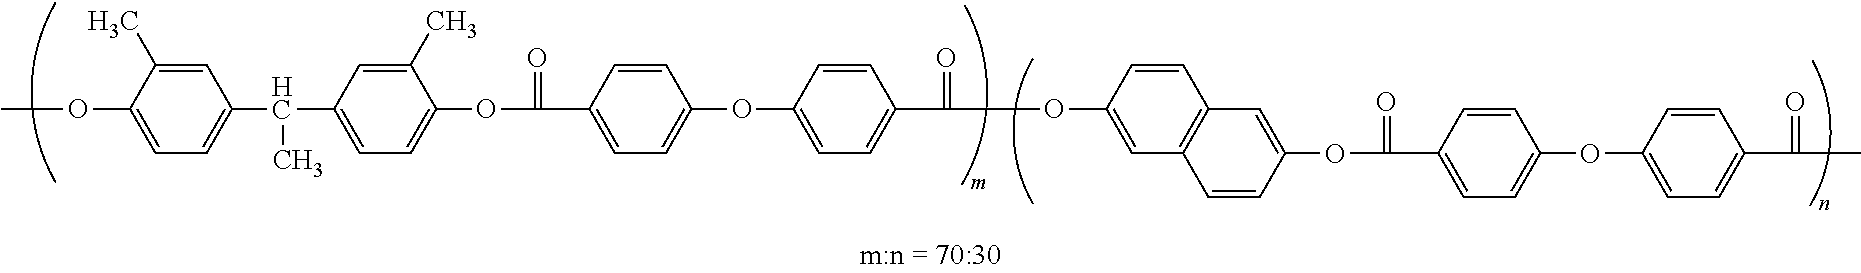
COC1=CC=C(C(C)C2=CC=C(OC(=O)C3=CC=C(OC4=CC=C(C(=O)OC5=CC6=C(C=C5)C=C(OC(=O)C5=CC=C(OC7=CC=C(C(=O)C)C=C7)C=C5)C=C6)C=C4)C=C3)C(C)=C2)C=C1C
